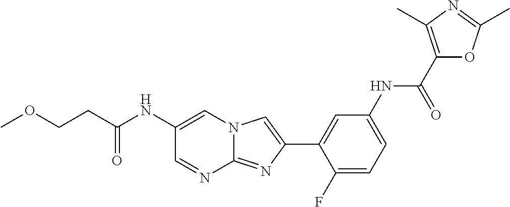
C1(NC(CCOC)=O)=CN2C(=NC(C3=CC(NC(C4=C(C)N=C(C)O4)=O)=CC=C3F)=C2)N=C1
